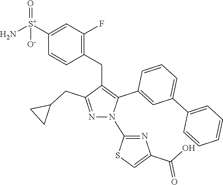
C1=CC(CC2=C(C3=CC(C4=CC=CC=C4)=CC=C3)N(C3=NC(C(O)=O)=CS3)N=C2CC2CC2)=C(F)C=C1[S+](N)(=O)[O-]
